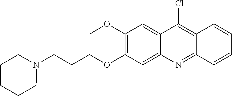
C12=CC(OC)=C(OCCCN3CCCCC3)C=C1N=C1C(=C2Cl)C=CC=C1
